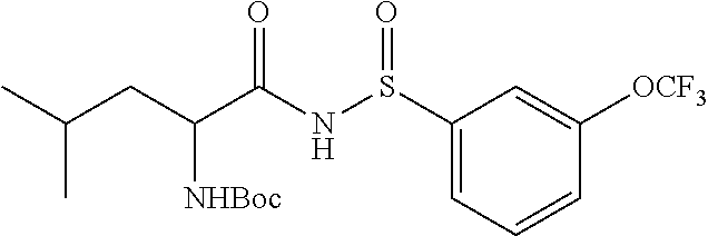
C1(S(NC(C(CC(C)C)[NHBoc])=O)=O)=CC=CC([OCF3])=C1
